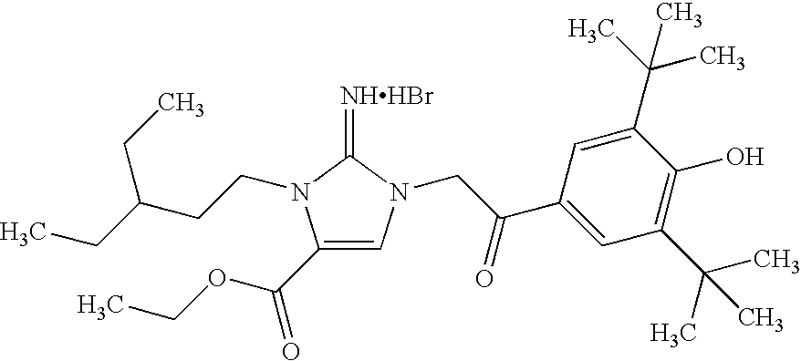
[NHHBr]=C1N(CCC(CC)CC)C(C(OCC)=O)=CN1CC(C1=CC(C(C)(C)C)=C(O)C(C(C)(C)C)=C1)=O
